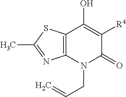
C12=C(N(CC=C)C(=O)C([R4])=C1O)N=C(C)S2
